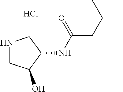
N1CC(O)C(NC(=O)CC(C)C)C1.Cl
